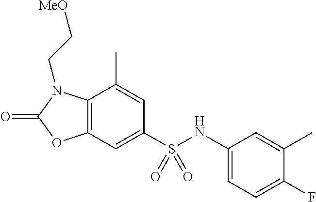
C1=C(C)C2=C(C=C1S(NC1=CC=C(F)C(C)=C1)(=O)=O)OC(=O)N2CC[MeO]
